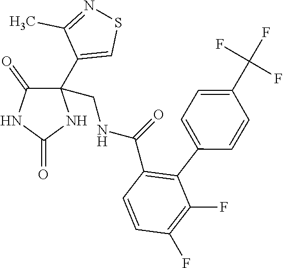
C1(F)=C(F)C(C2=CC=C(C(F)(F)F)C=C2)=C(C(NCC2(C3=CSN=C3C)C(=O)NC(=O)N2)=O)C=C1
